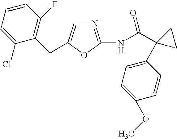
N1=C(NC(C2(C3=CC=C(OC)C=C3)CC2)=O)OC(CC2=C(F)C=CC=C2Cl)=C1
